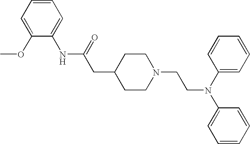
C1(OC)=CC=CC=C1NC(CC1CCN(CCN(C2=CC=CC=C2)C2=CC=CC=C2)CC1)=O
